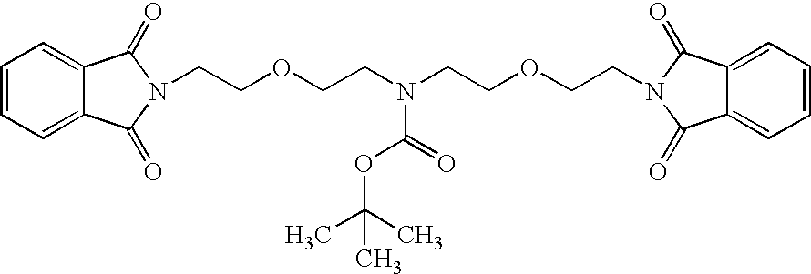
C1=CC=C2C(=C1)C(=O)N(CCOCCN(CCOCCN1C(=O)C3=CC=CC=C3C1=O)C(=O)OC(C)(C)C)C2=O
